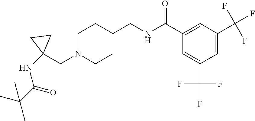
C1(CN2CCC(CNC(C3=CC(C(F)(F)F)=CC(C(F)(F)F)=C3)=O)CC2)(NC(C(C)(C)C)=O)CC1
